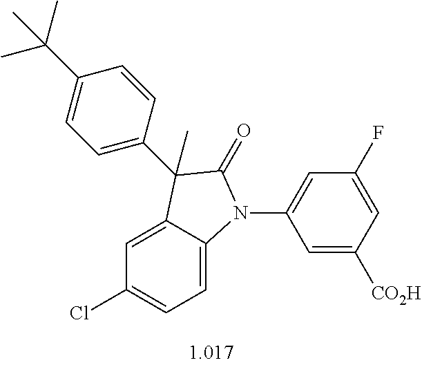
C1=C2C(=CC=C1Cl)N(C1=CC(F)=CC([CO2H])=C1)C(=O)C2(C)C1=CC=C(C(C)(C)C)C=C1
